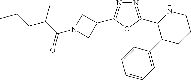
C1=C(C2CCCNC2C2=NN=C(C3CN(C(C(C)CCC)=O)C3)O2)C=CC=C1
